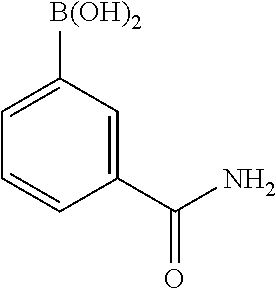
C1=C([B(OH)2])C=C(C(N)=O)C=C1
